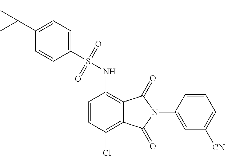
C1=CC(Cl)=C2C(=C1NS(C1=CC=C(C(C)(C)C)C=C1)(=O)=O)C(=O)N(C1=CC([CN])=CC=C1)C2=O
